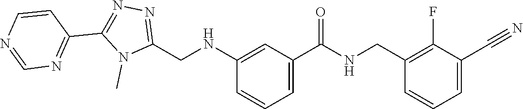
C1(C#N)=CC=CC(CNC(C2=CC=CC(NCC3=NN=C(C4=NC=NC=C4)N3C)=C2)=O)=C1F
